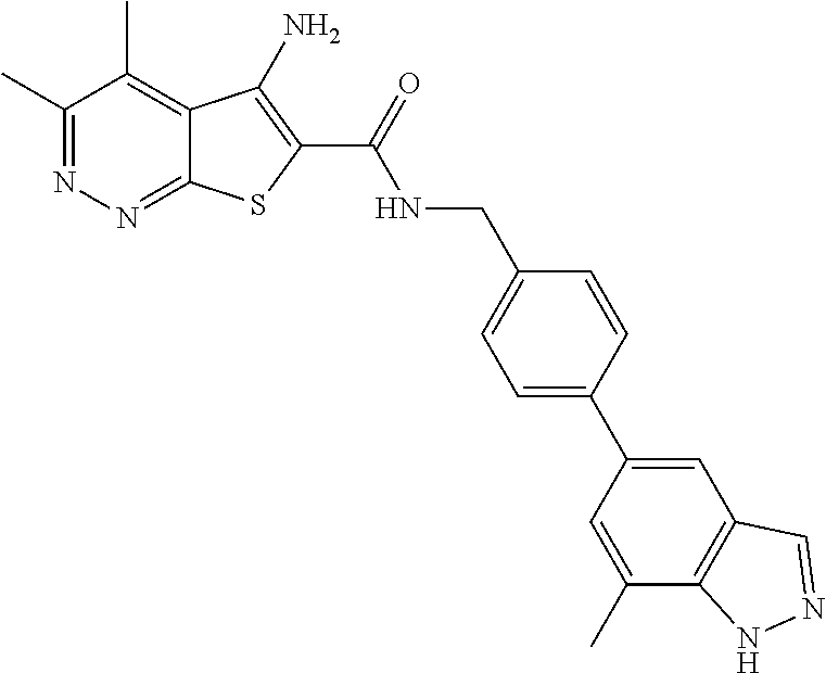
C1(C)=NN=C2C(=C1C)C(N)=C(C(=O)NCC1=CC=C(C3=CC4=C(C(C)=C3)NN=C4)C=C1)S2
